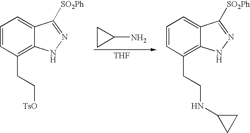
[THF].NC1CC1.C1=CC(CC[TsO])=C2C(=C1)C([SO2Ph])=NN2.C1=CC(CCNC2CC2)=C2C(=C1)C([SO2Ph])=NN2
